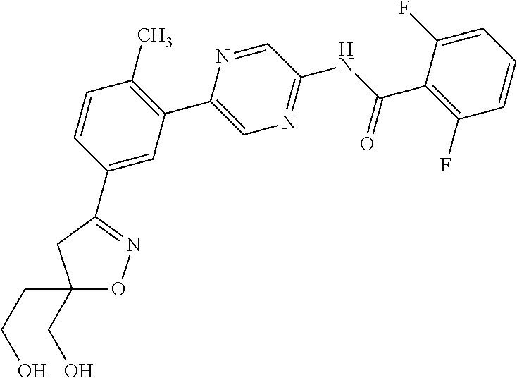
C1(CO)(CCO)ON=C(C2=CC(C3=CN=C(NC(C4=C(F)C=CC=C4F)=O)C=N3)=C(C)C=C2)C1
